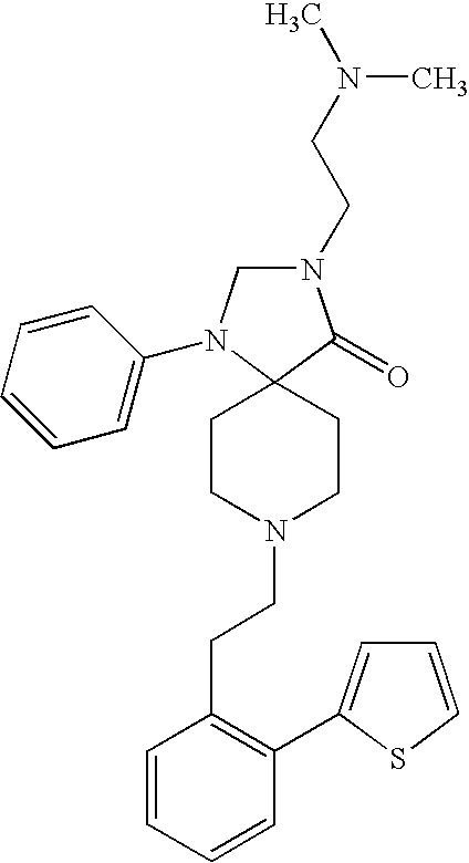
N1(CCN(C)C)CN(C2=CC=CC=C2)C2(C1=O)CCN(CCC1=C(C3=CC=CS3)C=CC=C1)CC2
